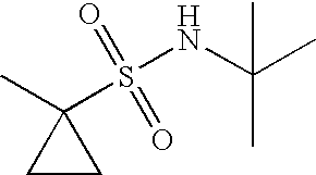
C1CC1(C)S(=O)(=O)NC(C)(C)C
